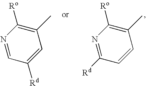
N1=CC([Rd])=CC(C)=C1[Ro].N1=C([Rd])C=CC(C)=C1[Ro]
